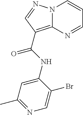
C1(NC(=O)C2=C3N(C=CC=N3)N=C2)=CC(C)=NC=C1Br
